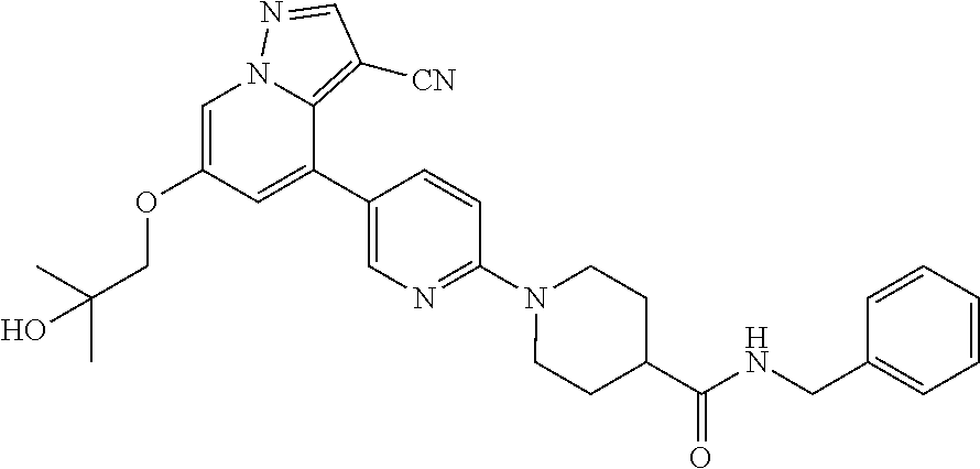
C1=C(OCC(O)(C)C)C=C(C2=CN=C(N3CCC(C(=O)NCC4=CC=CC=C4)CC3)C=C2)C2=C([CN])C=NN12
